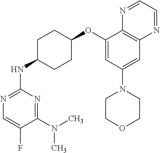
C1(N(C)C)=NC(NC2CCC(OC3=CC(N4CCOCC4)=CC4=C3N=CC=N4)CC2)=NC=C1F
